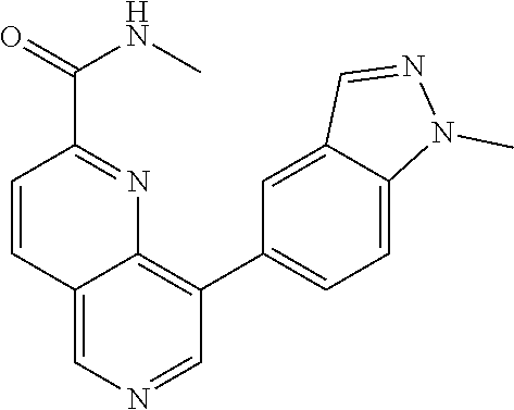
C12=CN=CC(C3=CC=C4C(=C3)C=NN4C)=C1N=C(C(NC)=O)C=C2
